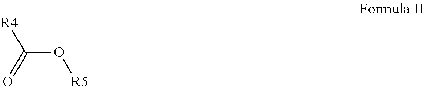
C(O[R5])(=O)[R4]
